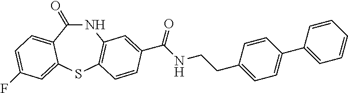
N1C(=O)C2=CC=C(F)C=C2SC2=C1C=C(C(NCCC1=CC=C(C3=CC=CC=C3)C=C1)=O)C=C2
